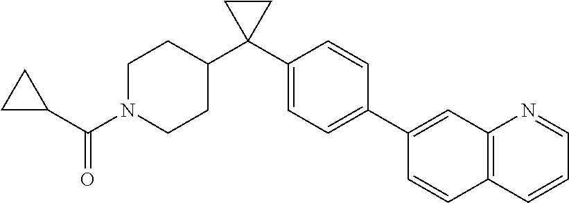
C(=O)(C1CC1)N1CCC(C2(C3=CC=C(C4=CC5=C(C=C4)C=CC=N5)C=C3)CC2)CC1
